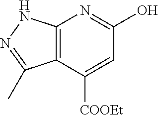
C12=C(C([COOEt])=CC(O)=N1)C(C)=NN2
